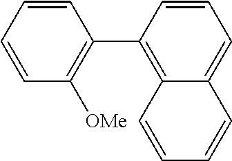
C1=CC([OMe])=C(C2=C3C(=CC=C2)C=CC=C3)C=C1
